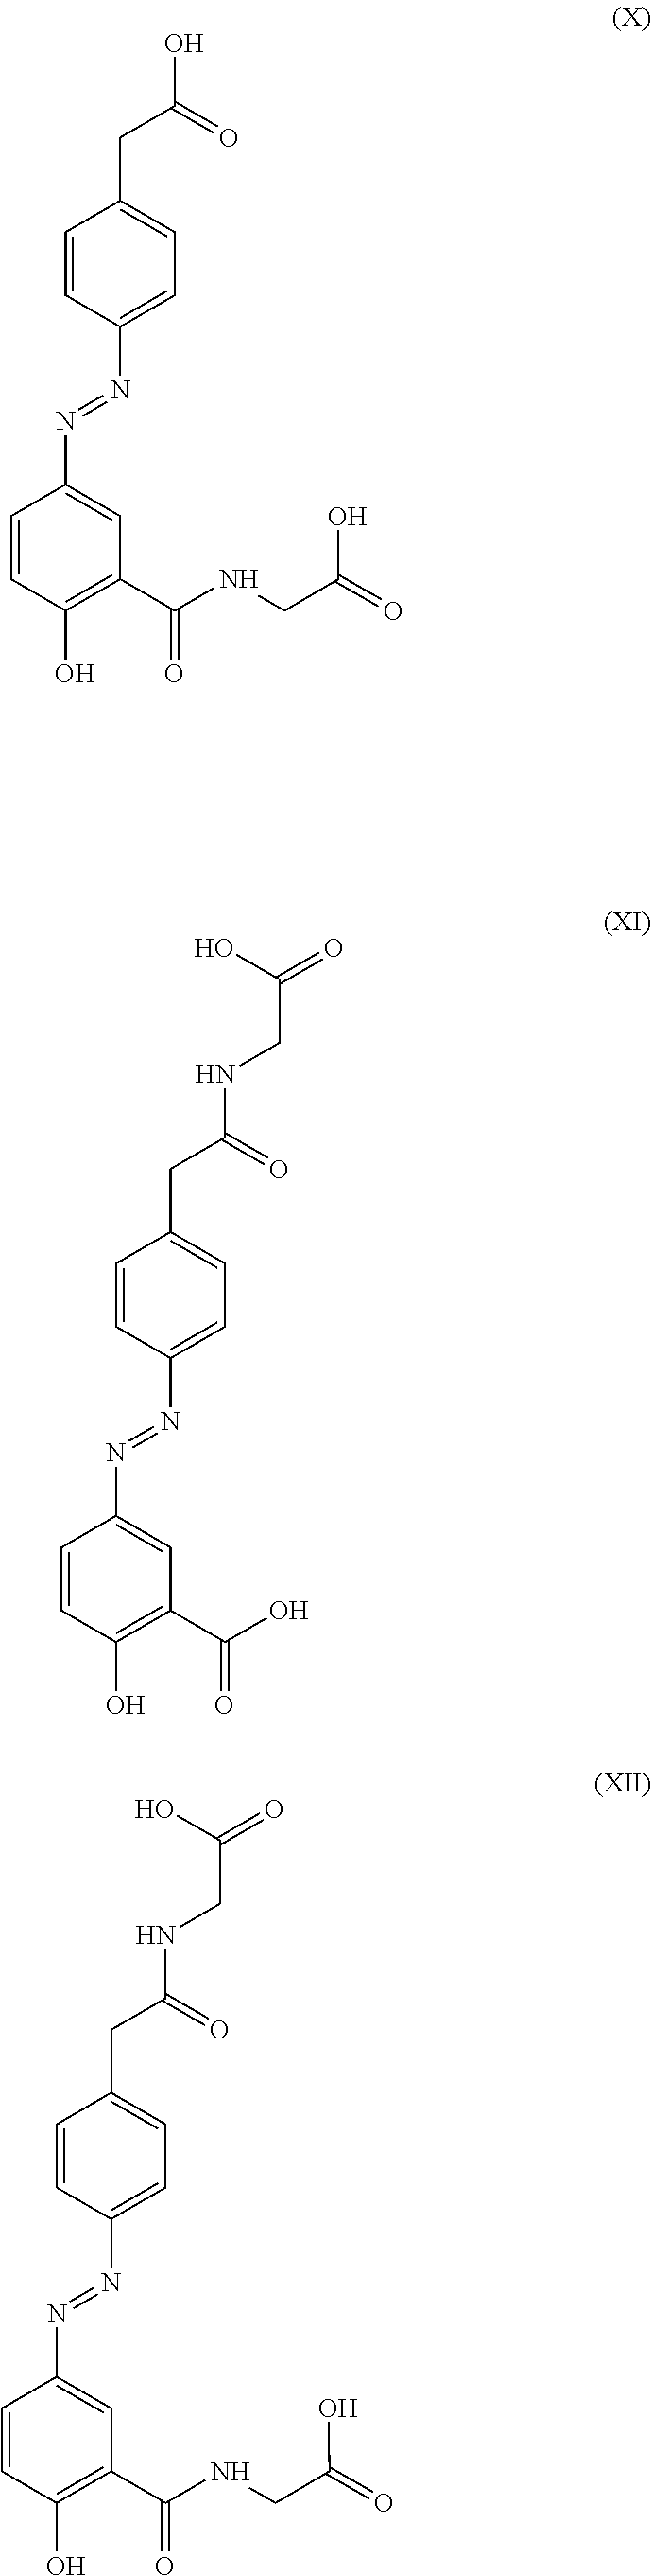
C1(N=NC2=CC=C(CC(=O)O)C=C2)=CC(C(NCC(=O)O)=O)=C(O)C=C1.C1(N=NC2=CC=C(CC(=O)NCC(=O)O)C=C2)=CC(C(O)=O)=C(O)C=C1.N(=NC1=CC=C(CC(=O)NCC(=O)O)C=C1)C1=CC(C(NCC(=O)O)=O)=C(O)C=C1
